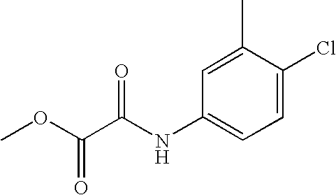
C1=C(Cl)C(C)=CC(NC(C(=O)OC)=O)=C1
